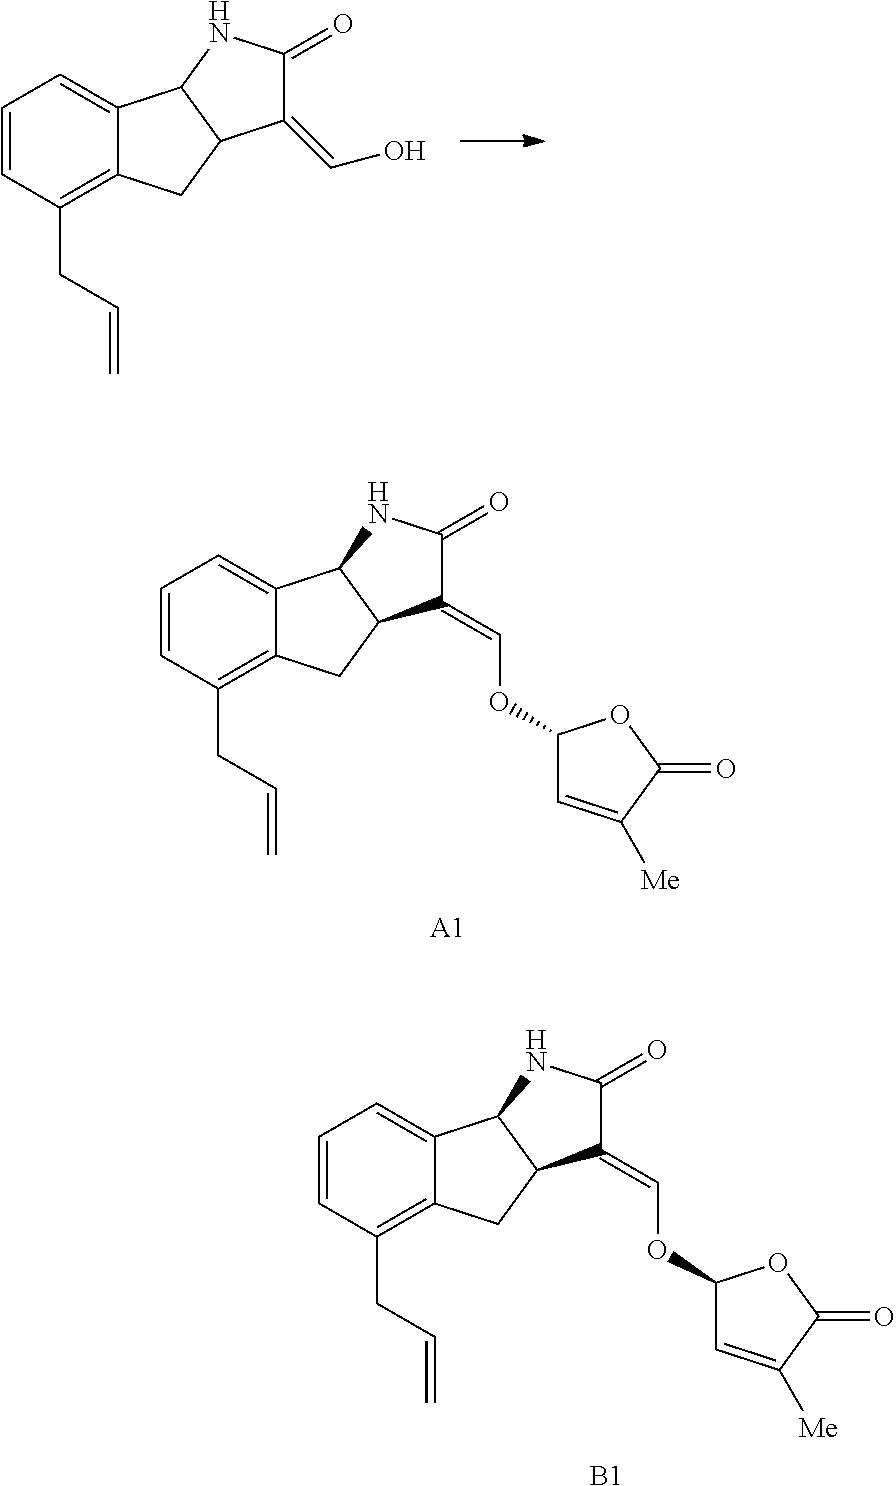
C1=CC(CC=C)=C2C(=C1)C1C(C2)C(=COC2C=C([Me])C(=O)O2)C(=O)N1.[A1].C1=CC(CC=C)=C2C(=C1)C1C(C2)C(=COC2C=C([Me])C(=O)O2)C(=O)N1.[B1].C1=CC(CC=C)=C2C(=C1)C1C(C2)C(=CO)C(=O)N1
